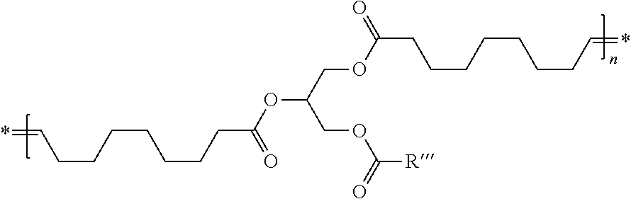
*=CCCCCCCCC(=O)OC(COC(=O)[R])COC(CCCCCCCC=*)=O
